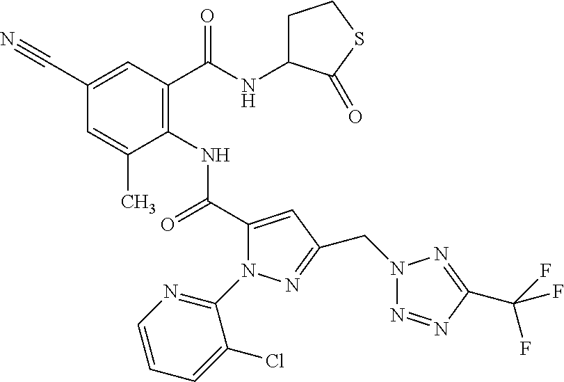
C1(C#N)=CC(C(=O)NC2CCSC2=O)=C(NC(=O)C2=CC(CN3N=NC(C(F)(F)F)=N3)=NN2C2=NC=CC=C2Cl)C(C)=C1
